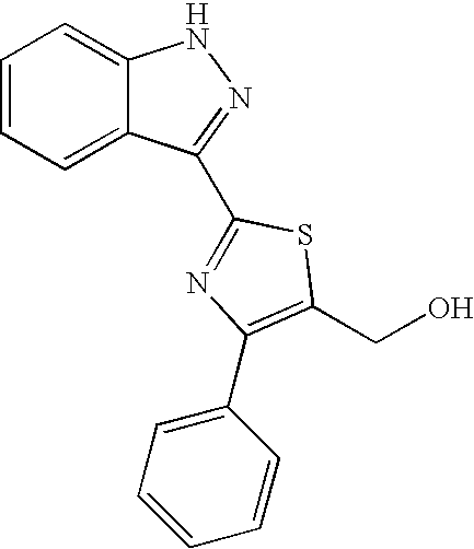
C1=CC=C2C(=C1)NN=C2C1=NC(C2=CC=CC=C2)=C(CO)S1
